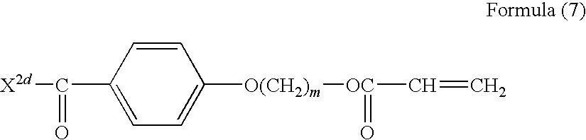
C1=CC(C([X2d])=O)=CC=C1[O(CH2)m][OC](C=C)=O
